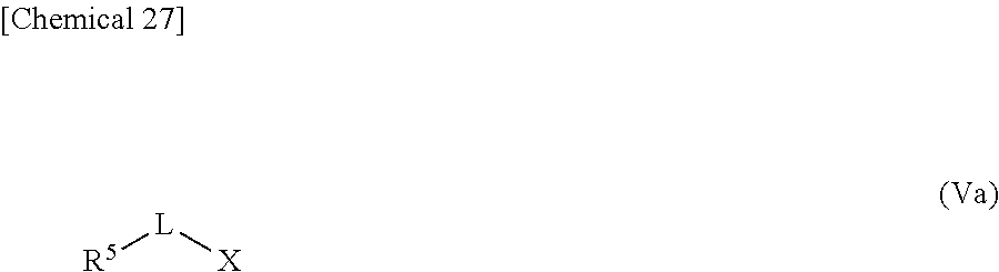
[X][L][R5]
